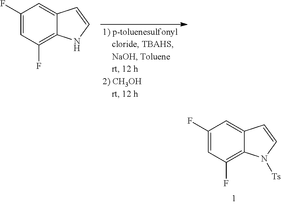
C1(F)=CC(F)=C2C(=C1)C=CN2[Ts].C1(F)=CC(F)=C2C(=C1)C=CN2
